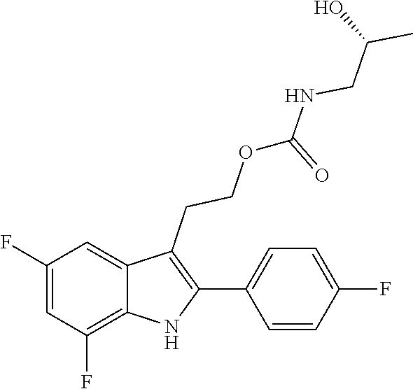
C1(C2=C(CCOC(NCC(C)O)=O)C3=CC(F)=CC(F)=C3N2)=CC=C(F)C=C1
